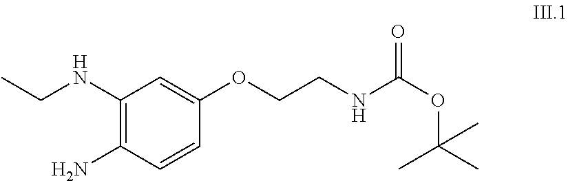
C1(NCC)=C(N)C=CC(OCCNC(OC(C)(C)C)=O)=C1
